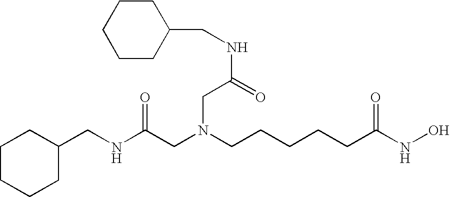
C1CCCC(CNC(CN(CCCCCC(NO)=O)CC(NCC2CCCCC2)=O)=O)C1
